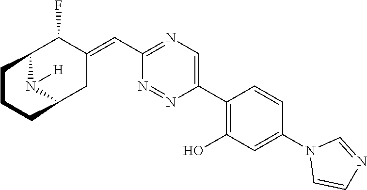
C12N([H])C(CC(=CC3=NC=C(C4=C(O)C=C(N5C=CN=C5)C=C4)N=N3)C1F)CCC2
